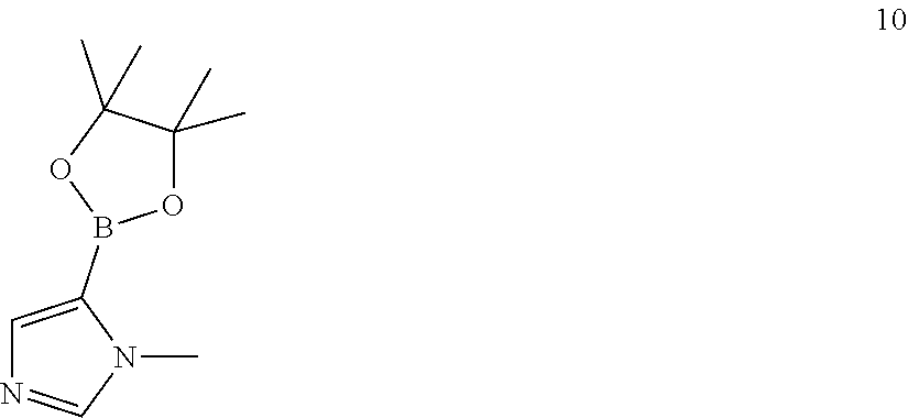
C1=C(B2OC(C)(C)C(C)(C)O2)N(C)C=N1
